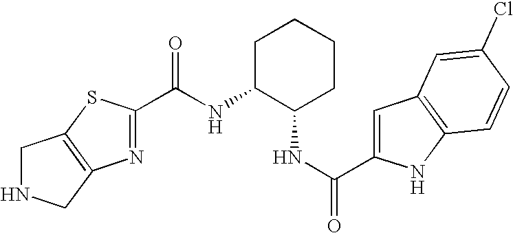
C1NCC2=C1SC(C(NC1C(NC(C3=CC4=C(N3)C=CC(Cl)=C4)=O)CCCC1)=O)=N2
